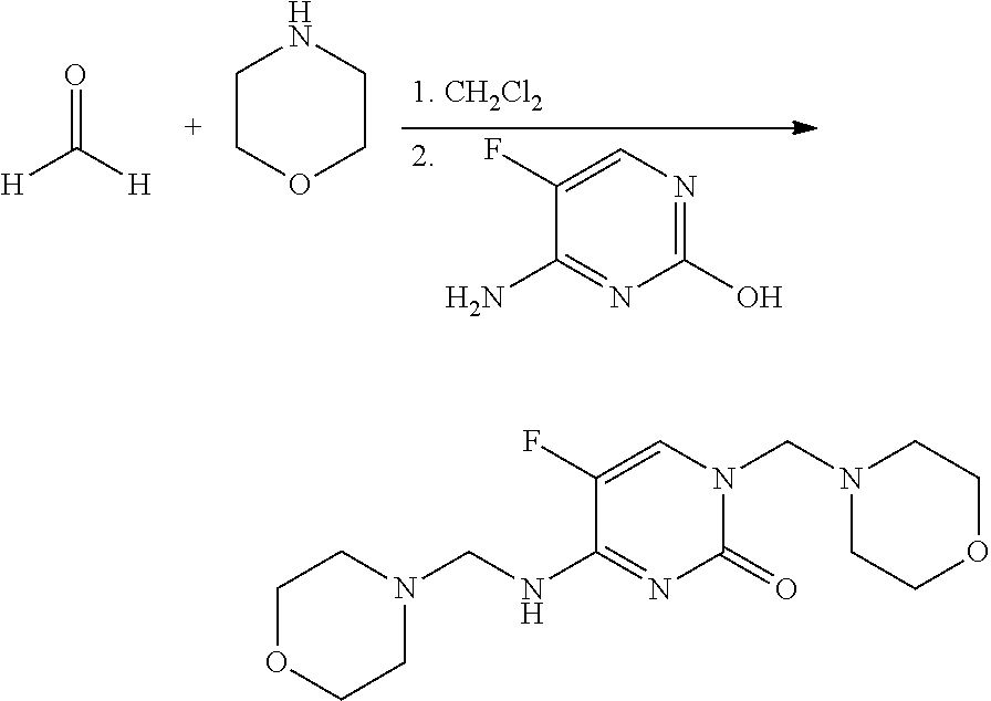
O=C([H])[H].C1COCCN1.C1(O)=NC=C(F)C(N)=N1.C1(=O)N(CN2CCOCC2)C=C(F)C(NCN2CCOCC2)=N1
